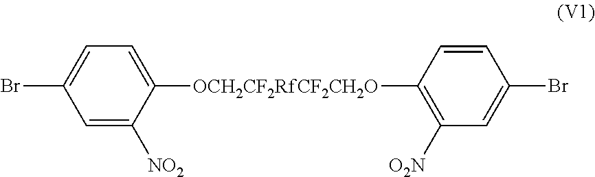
C1=C([NO2])C([OCH2CF2RfCF2CH2O]C2=C([O2N])C=C(Br)C=C2)=CC=C1Br
